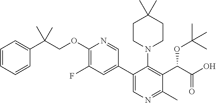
C1(C2=CN=C(C)C(C(C(O)=O)OC(C)(C)C)=C2N2CCC(C)(C)CC2)=CC(F)=C(OCC(C2=CC=CC=C2)(C)C)N=C1
